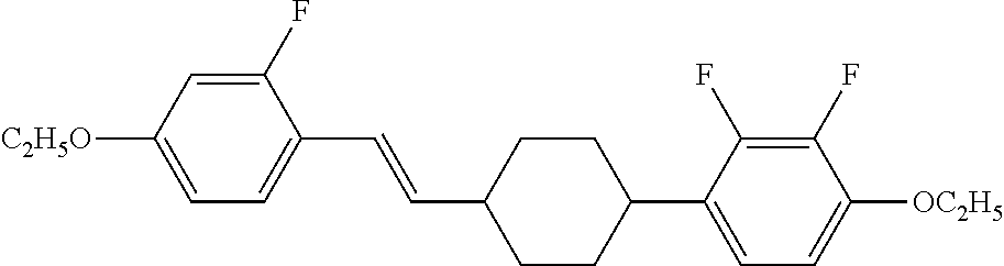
C1(F)=CC([C2H5O])=CC=C1C=CC1CCC(C2=CC=C([OC2H5])C(F)=C2F)CC1
